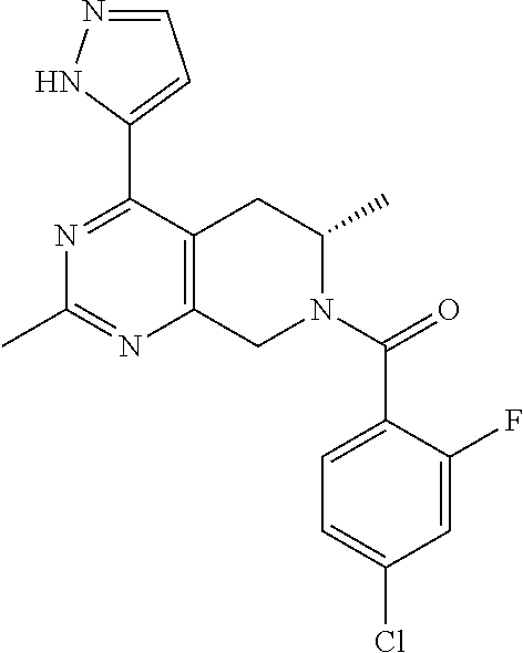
C1=NNC(C2=NC(C)=NC3=C2CC(C)N(C(=O)C2=CC=C(Cl)C=C2F)C3)=C1
